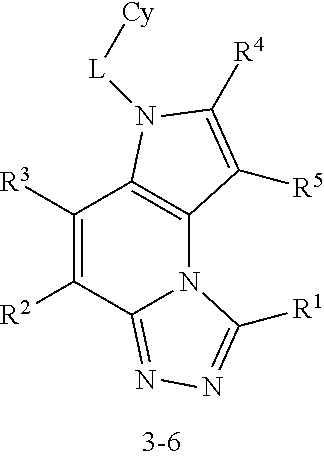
C1([R3])=C([R2])C2=NN=C([R1])N2C2=C1N([L][Cy])C([R4])=C2[R5]
